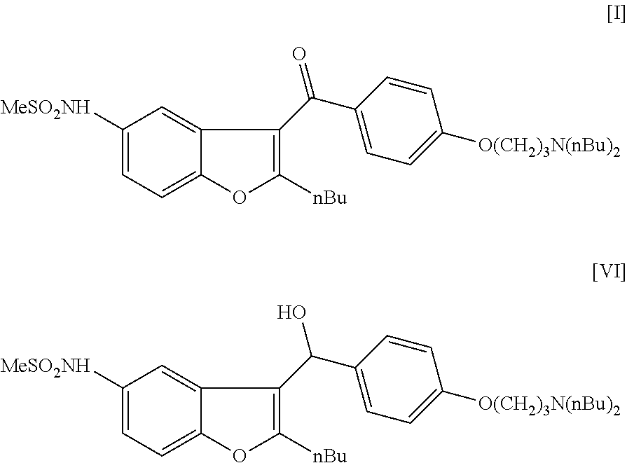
C12=CC([MeSO2NH])=CC=C1OC([nBu])=C2C(C1=CC=C([O(CH2)3N(nBu)2])C=C1)=O.C12=CC([MeSO2NH])=CC=C1OC([nBu])=C2C(C1=CC=C([O(CH2)3N(nBu)2])C=C1)O
